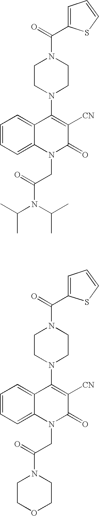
C1=CC=C2C(=C1)C(N1CCN(C(=O)C3=CC=CS3)CC1)=C([CN])C(=O)N2CC(N(C(C)C)C(C)C)=O.C1=CC=C2C(=C1)C(N1CCN(C(=O)C3=CC=CS3)CC1)=C([CN])C(=O)N2CC(N1CCOCC1)=O
